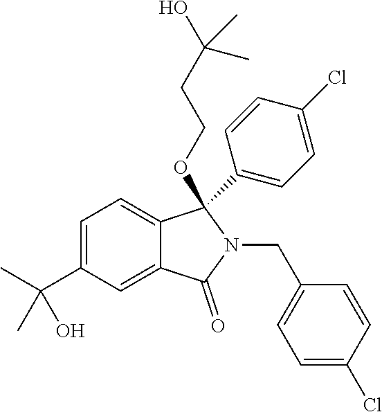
C1=C(C(O)(C)C)C=C2C(=C1)C(OCCC(O)(C)C)(C1=CC=C(Cl)C=C1)N(CC1=CC=C(Cl)C=C1)C2=O
